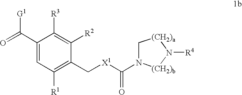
C1(C(=O)[G1])=CC([R1])=C(C[X1]C(=O)N2C[(CH2)a]N([R4])[(CH2)b]2)C([R2])=C1[R3]
